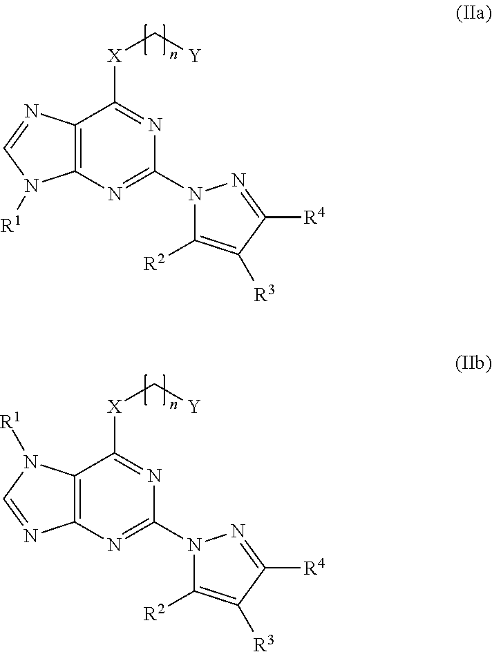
C12=C(N=C(N3C([R2])=C([R3])C([R4])=N3)N=C1[X]C[Y])N([R1])C=N2.C12=C(N=C(N3C([R2])=C([R3])C([R4])=N3)N=C1[X]C[Y])N=CN2[R1]
